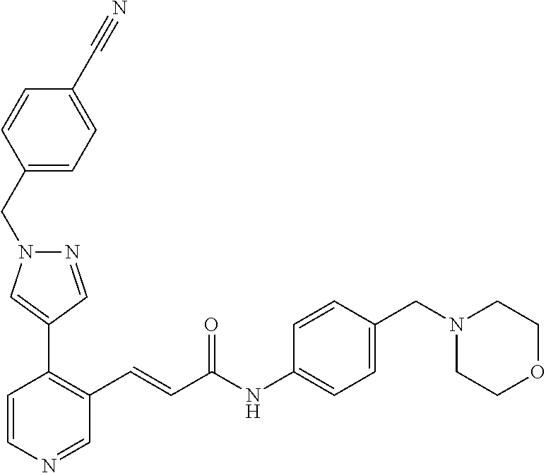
C1=CN=CC(C=CC(=O)NC2=CC=C(CN3CCOCC3)C=C2)=C1C1=CN(CC2=CC=C(C#N)C=C2)N=C1
